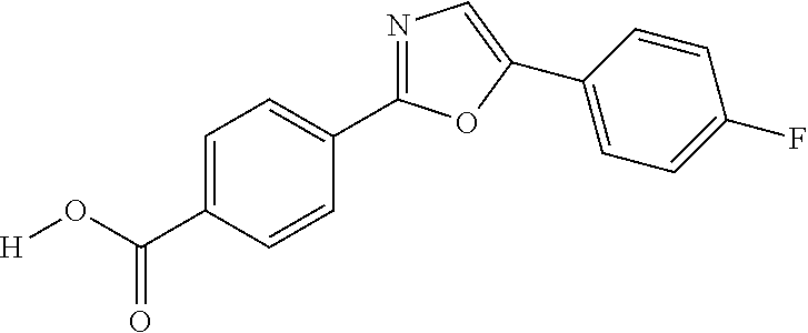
[H]OC(C1=CC=C(C2=NC=C(C3=CC=C(F)C=C3)O2)C=C1)=O
